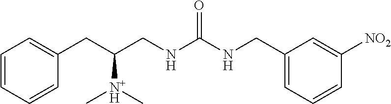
C1=CC=CC(CC(CNC(NCC2=CC=CC([NO2])=C2)=O)[N+H](C)C)=C1
